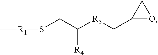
C[R1]SCC([R5]CC1OC1)[R4]
